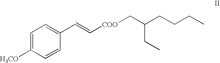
C1=C([H3CO])C=CC(C=C[COO]CC(CCCC)CC)=C1
